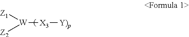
[W]([X3][Y)p])([Z1])[Z2]
